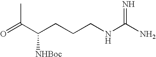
CC(C(CCCNC(N)=N)[NHBoc])=O
